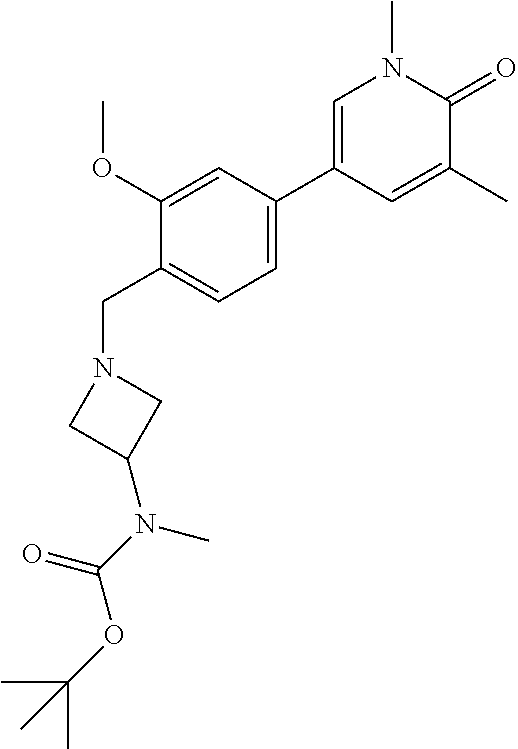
C1=C(C2=CN(C)C(=O)C(C)=C2)C=C(OC)C(CN2CC(N(C(=O)OC(C)(C)C)C)C2)=C1
